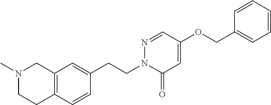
N1(C)CCC2=C(C1)C=C(CCN1C(=O)C=C(OCC3=CC=CC=C3)C=N1)C=C2
